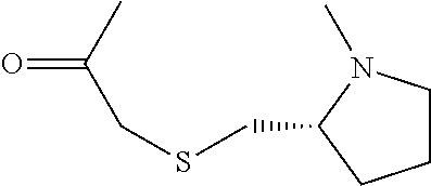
C1CN(C)C(CSCC(=O)C)C1
